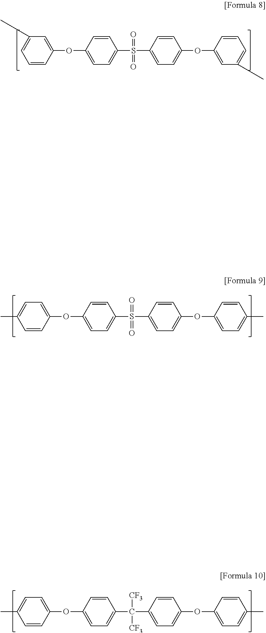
C1=CC(OC2=CC=C(S(C3=CC=C(OC4=CC(C)=CC=C4)C=C3)(=O)=O)C=C2)=CC(C)=C1.C1=CC(OC2=CC=C(S(C3=CC=C(OC4=CC=C(C)C=C4)C=C3)(=O)=O)C=C2)=CC=C1C.C1=CC(OC2=CC=C(C(C3=CC=C(OC4=CC=C(C)C=C4)C=C3)([CF3])[CF3])C=C2)=CC=C1C
